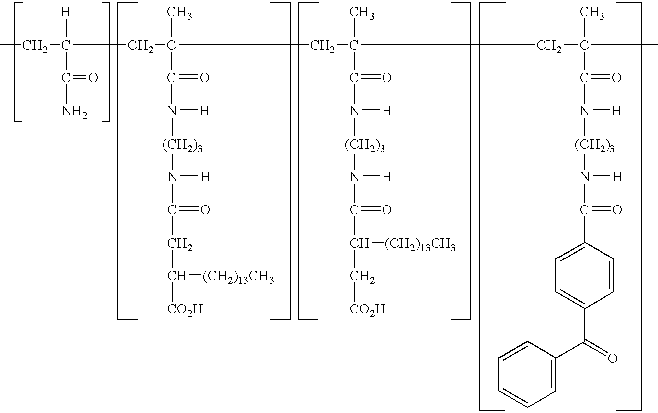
CCC([H])(C(=O)N)CC(C)(C(=O)N([H])[(CH2)3]N([H])C(=O)CC([CO2H])[(CH2)13CH3])CC(C)(C(=O)N([H])[(CH2)3]N([H])C(=O)C(C[CO2H])[(CH2)13CH3])CC(C)(C(=O)N([H])[(CH2)3]N([H])C(=O)C1=CC=C(C(=O)C2=CC=CC=C2)C=C1)C
